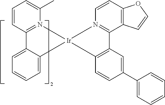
C1=C2C(=CC=C1)C[Ir]1(CN3=C2C=CC=C3C)CN2=C(C3=C(C=C2)OC=C3)C2=C(C=CC(C3=CC=CC=C3)=C2)C1
